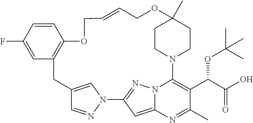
C12=C(C=CC(F)=C1)OCC=CCOC1(C)CCN(C3=C(C(C(O)=O)OC(C)(C)C)C(C)=NC4=CC(=NN43)N3N=CC(=C3)C2)CC1
